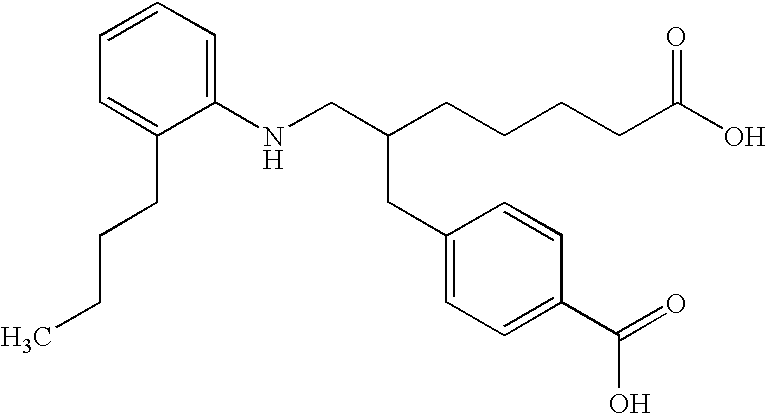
C1=CC=C(NCC(CCCCC(O)=O)CC2=CC=C(C(=O)O)C=C2)C(CCCC)=C1
